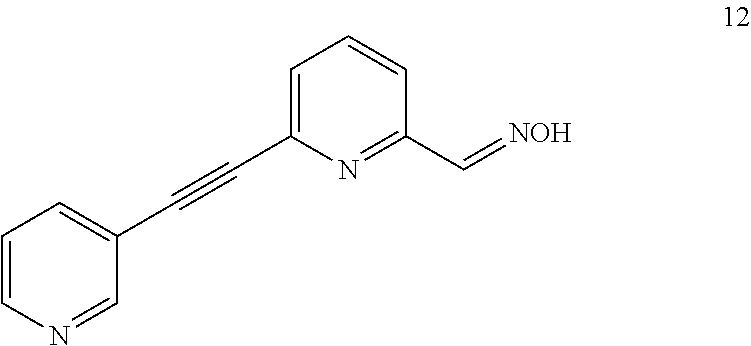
C1(C#CC2=CC=CN=C2)=CC=CC(C=[NOH])=N1
